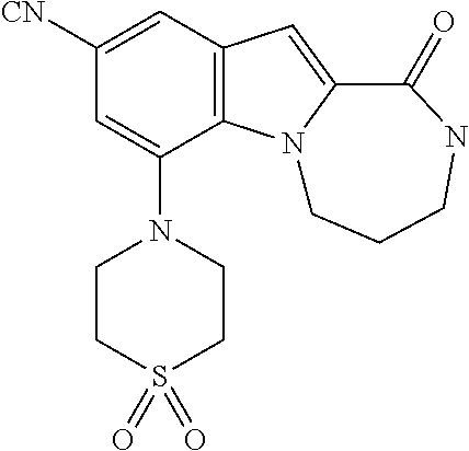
C1([CN])=CC2=C(C(N3CCS(=O)(=O)CC3)=C1)N1C(=C2)C(=O)NCCC1
